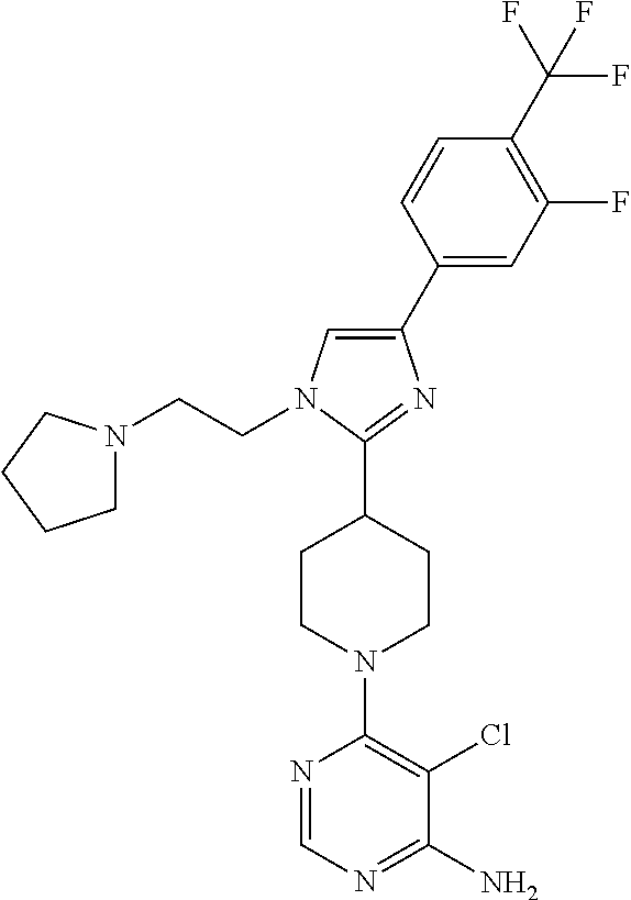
C1(C2=CC(F)=C(C(F)(F)F)C=C2)=CN(CCN2CCCC2)C(C2CCN(C3=C(Cl)C(N)=NC=N3)CC2)=N1
